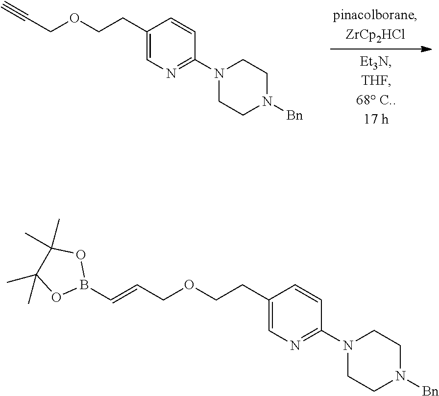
C1(CCOCC#C)=CN=C(N2CCN([Bn])CC2)C=C1.C1(CCOCC=CB2OC(C)(C)C(C)(C)O2)=CN=C(N2CCN([Bn])CC2)C=C1
